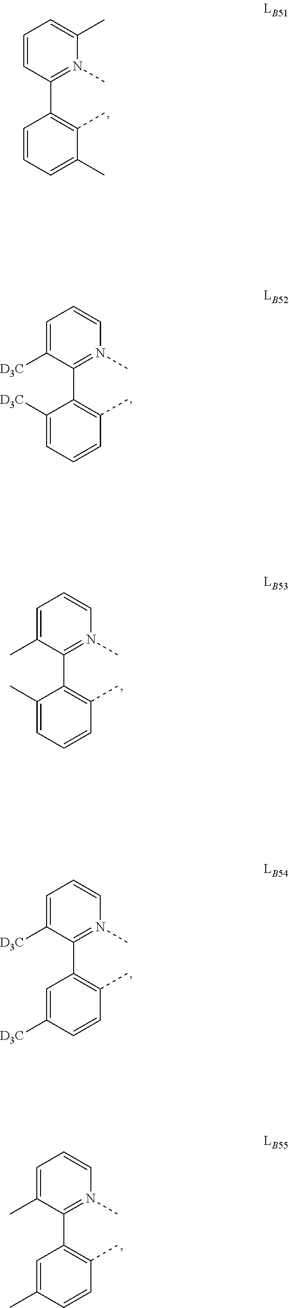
C1=CC(C2=C(C)C(C)=CC=C2)=N(C)C(C)=C1.C1=C(C)C(C2=C(C)C=CC=C2C)=N(C)C=C1.C1=C([D3C])C(C2=C(C)C=CC([D3C])=C2)=N(C)C=C1.C1=C([D3C])C(C2=C(C)C=CC=C2[D3C])=N(C)C=C1.C1=C(C)C(C2=C(C)C=CC(C)=C2)=N(C)C=C1
